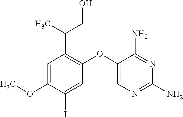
C1=C(OC)C(I)=CC(OC2=CN=C(N)N=C2N)=C1C(CO)C
